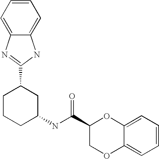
C1CCC(NC(=O)C2COC3=CC=CC=C3O2)CC1C1=NC2=CC=CC=C2N1
